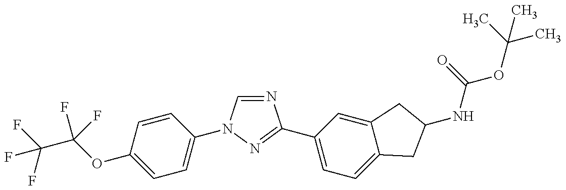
C(OC1=CC=C(N2C=NC(C3=CC=C4C(=C3)CC(NC(=O)OC(C)(C)C)C4)=N2)C=C1)(C(F)(F)F)(F)F
